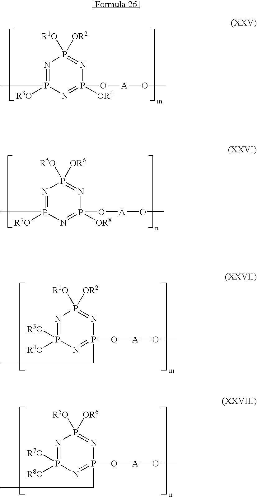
N1=P([R4O])([R3O])N=P(O[A]OC)(CC)N=P1([OR2])[R1O].N1=P([R8O])([R7O])N=P(O[A]OC)(CC)N=P1([OR6])[R5O].N1=P(C)([R3O])N=P(O[A]OC)([OR4])N=P1([OR2])[R1O].N1=P(C)([R7O])N=P(O[A]OC)([OR8])N=P1([OR6])[R5O]
